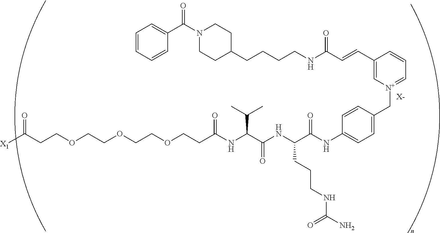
[X-].C(OCCOCCOCCC(NC(C(NC(C(NC1=CC=C(C[N+]2=CC=CC(C=CC(NCCCCC3CCN(C(C4=CC=CC=C4)=O)CC3)=O)=C2)C=C1)=O)CCCNC(N)=O)=O)C(C)C)=O)CC(=O)[X1]
